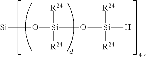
O([Si](O[Si]([H])([R24])[R24])([R24])[R24])[Si]
